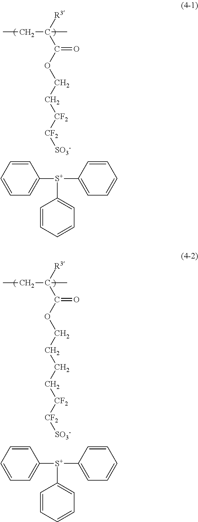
CCC(C)([R3])C(OCC[CF2][CF2][SO3-])=O.C1=CC=CC=C1[S+](C1=CC=CC=C1)C1=CC=CC=C1.CCC(C)([R3])C(OCCCC[CF2][CF2][SO3-])=O.C1=CC=CC=C1[S+](C1=CC=CC=C1)C1=CC=CC=C1
